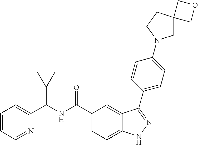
C1=CC=NC(C(NC(C2=CC=C3C(=C2)C(C2=CC=C(N4CC5(CC4)COC5)C=C2)=NN3)=O)C2CC2)=C1
